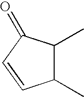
C1(C)C(C)C(=O)C=C1
